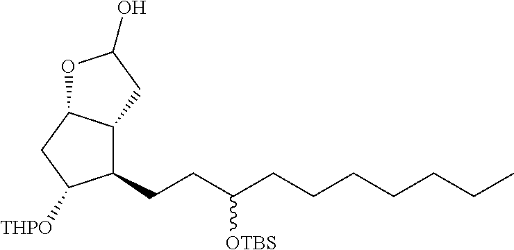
C1(CCC(CCCCCCC)[OTBS])C2C(CC1[THPO])OC(O)C2
